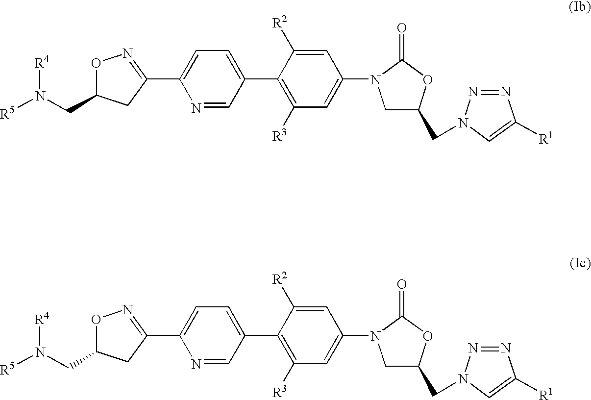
O1C(CN([R5])[R4])CC(C2=CC=C(C3=C([R3])C=C(N4CC(CN5N=NC([R1])=C5)OC4=O)C=C3[R2])C=N2)=N1.O1C(CN([R5])[R4])CC(C2=CC=C(C3=C([R3])C=C(N4CC(CN5N=NC([R1])=C5)OC4=O)C=C3[R2])C=N2)=N1
